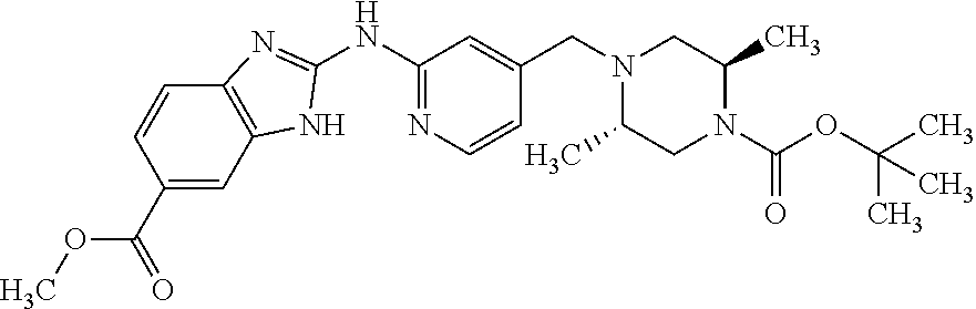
C1(NC2=NC=CC(CN3CC(C)N(C(OC(C)(C)C)=O)CC3C)=C2)=NC2=C(N1)C=C(C(=O)OC)C=C2
